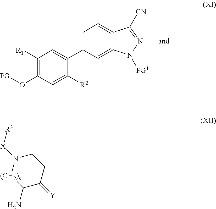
C1([R1])=C(O[PG])C=C([R2])C(C2=CC=C3C(=C2)N([PG1])N=C3[CN])=C1.NC1C(=[Y])CCN([X][R3])[(CH2)n]1
